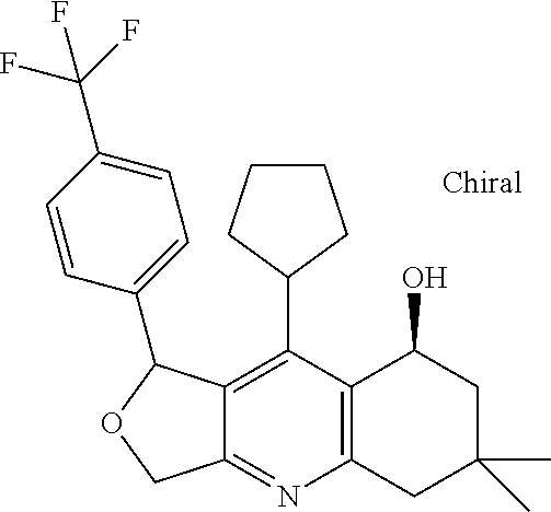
C1CCC(C2=C3C(=NC4=C2C(O)CC(C)(C)C4)COC3C2=CC=C(C(F)(F)F)C=C2)C1
